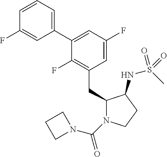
C1(CC2N(C(=O)N3CCC3)CCC2NS(C)(=O)=O)=C(F)C(C2=CC=CC(F)=C2)=CC(F)=C1
